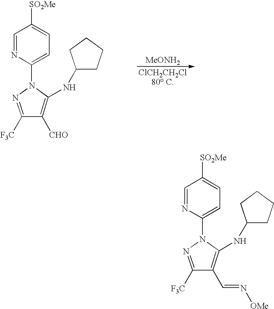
C1(N2N=C([F3C])C(C=N[OMe])=C2NC2CCCC2)=CC=C([SO2Me])C=N1.C1(N2N=C([F3C])C([CHO])=C2NC2CCCC2)=CC=C([SO2Me])C=N1.[MeONH2]
